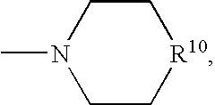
C1C[R10]CCN1C
